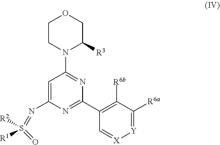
N(C1=CC(N2CCOCC2[R3])=NC(C2=C([R6b])C([R6a])=[Y][X]=C2)=N1)=S([R1])(=O)[R2]
